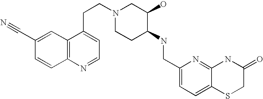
C1(C#N)=CC2=C(C=C1)N=CC=C2CCN1CCC(NCC2=CC=C3C(=N2)NC(=O)CS3)C(O)C1
